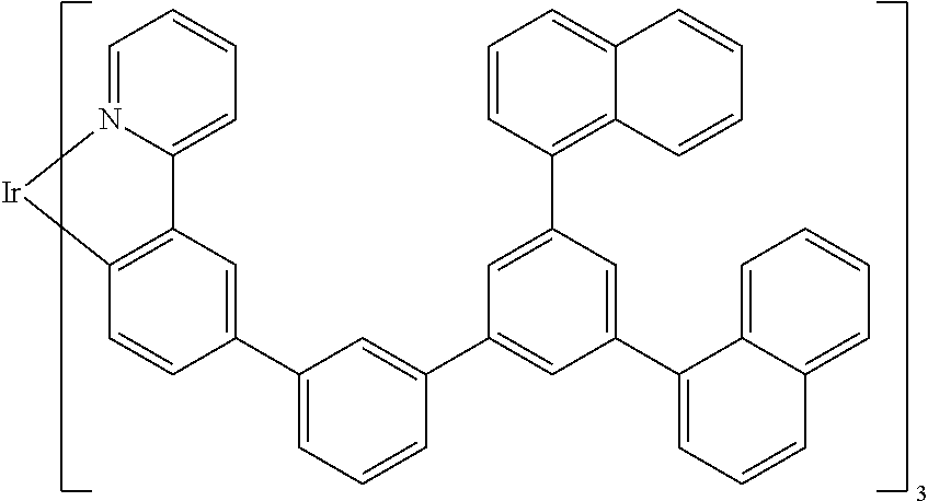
C12=C(C=CC(C3=CC=CC(C4=CC(C5=CC=CC6=CC=CC=C56)=CC(C5=C6C(=CC=C5)C=CC=C6)=C4)=C3)=C1)[Ir]N1=CC=CC=C21
